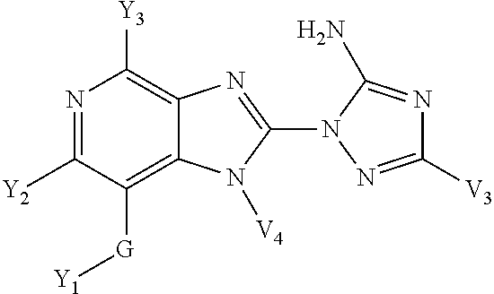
N1=C([Y2])C([G][Y1])=C2C(=C1[Y3])N=C(N1N=C([V3])N=C1N)N2[V4]
